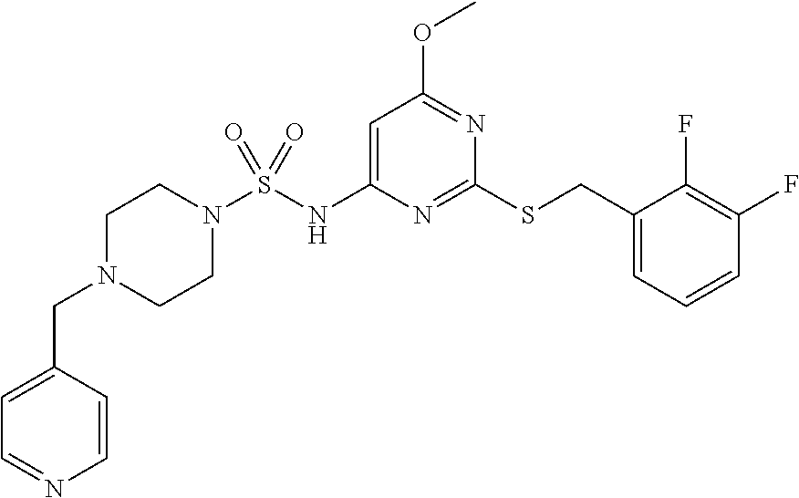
N1(S(NC2=CC(OC)=NC(SCC3=CC=CC(F)=C3F)=N2)(=O)=O)CCN(CC2=CC=NC=C2)CC1
